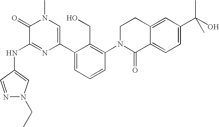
N(C1=NC(C2=CC=CC(N3C(=O)C4=CC=C(C(O)(C)C)C=C4CC3)=C2CO)=CN(C)C1=O)C1=CN(CC)N=C1
